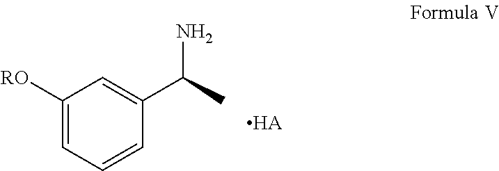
C1([RO])=CC=CC(C(C)N)=C1.[HA]
